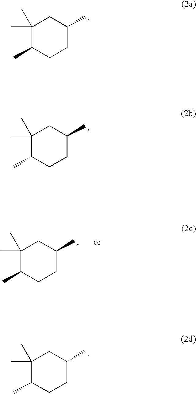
C1(C)(C)C(C)CCC(C)C1.C1(C)(C)C(C)CCC(C)C1.C1(C)(C)C(C)CCC(C)C1.C1(C)(C)C(C)CCC(C)C1
